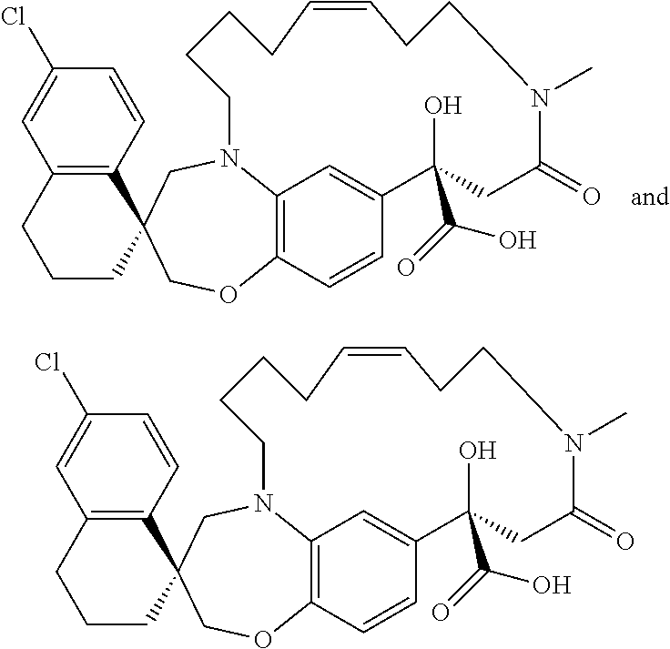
C12=C3C=CC(=C1)C(O)(C(=O)O)CC(=O)N(C)CCC=CCCCCN2CC1(CO3)C2=C(CCC1)C=C(Cl)C=C2.C12=C3C=CC(=C1)C(O)(C(=O)O)CC(=O)N(C)CCC=CCCCCN2CC1(CO3)C2=C(CCC1)C=C(Cl)C=C2
